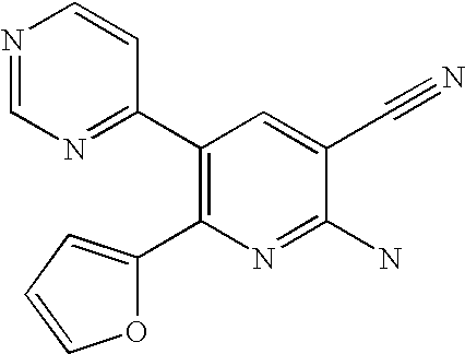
N1=CN=C(C2=C(C3=CC=CO3)N=C(N)C(C#N)=C2)C=C1
